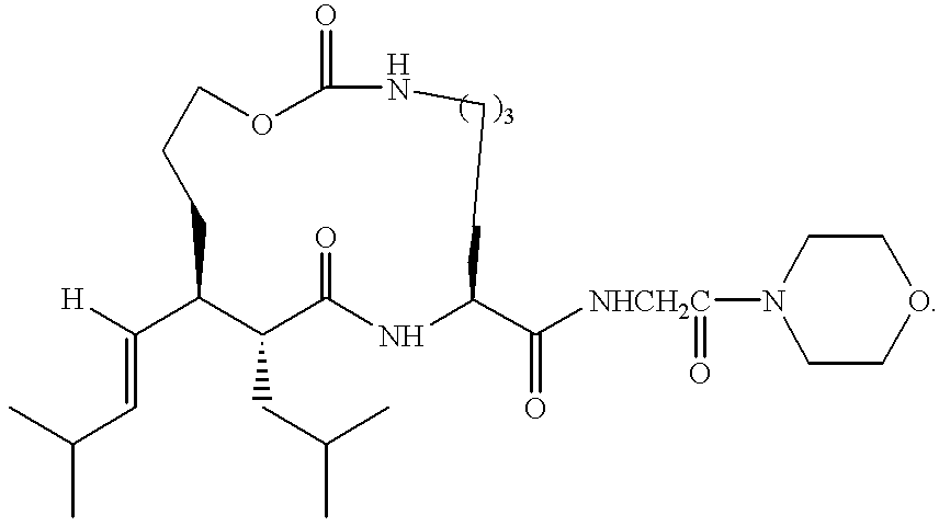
CC(C=C([H])C1C(CC(C)C)C(=O)NC(C([NHCH2C](=O)N2CCOCC2)=O)CCNC(=O)OCCC1)C
